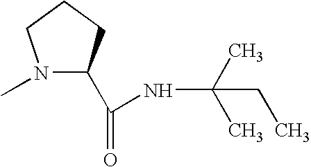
N1(C)C(C(=O)NC(C)(C)CC)CCC1
